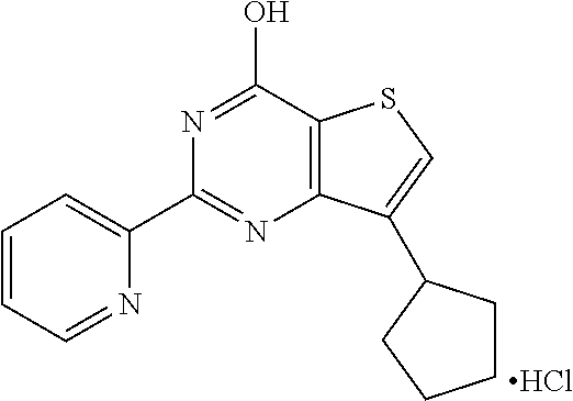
C1=CC=NC(C2=NC3=C(C(O)=N2)SC=C3C2CCCC2)=C1.Cl
